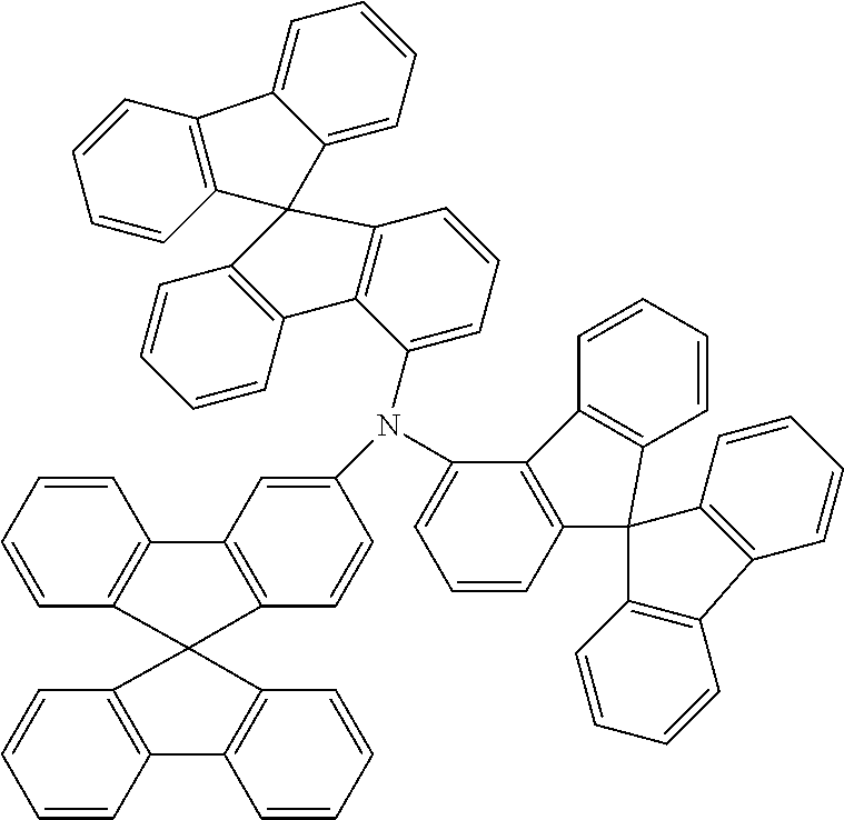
C1=CC2=C(C=C1)C1(C3=C2C=CC=C3)C2=C(C=CC=C2)C2=C1C=CC(N(C1=CC=CC3=C1C1=C(C=CC=C1)C31C3=C(C=CC=C3)C3=C1C=CC=C3)C1=CC=CC3=C1C1=C(C=CC=C1)C31C3=CC=CC=C3C3=C1C=CC=C3)=C2
